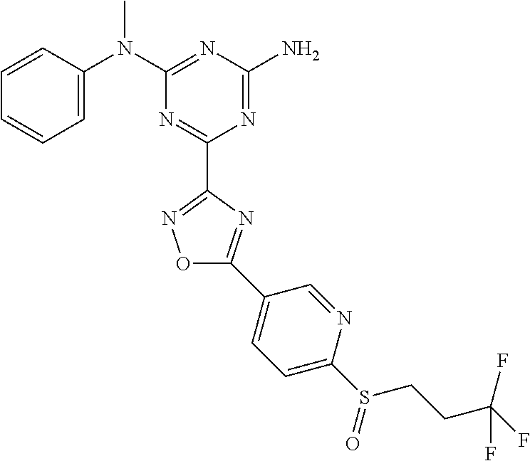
C1=CC(N(C2=NC(N)=NC(C3=NOC(C4=CC=C(S(CCC(F)(F)F)=O)N=C4)=N3)=N2)C)=CC=C1
